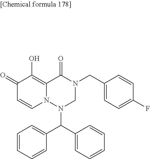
C1(=O)C=CN2C(=C1O)C(=O)N(CC1=CC=C(F)C=C1)CN2C(C1=CC=CC=C1)C1=CC=CC=C1
